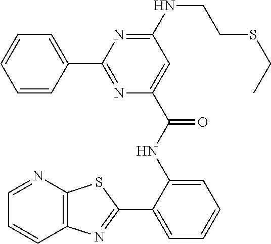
C12=C(N=CC=C1)SC(C1=CC=CC=C1NC(C1=CC(NCCSCC)=NC(C3=CC=CC=C3)=N1)=O)=N2
